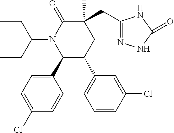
C1=C(Cl)C=CC(C2C(C3=CC=CC(Cl)=C3)CC(C)(CC3=NNC(=O)N3)C(=O)N2C(CC)CC)=C1
